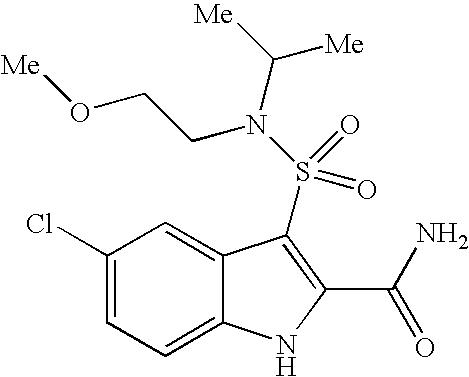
C1(Cl)=CC=C2C(=C1)C(S(N(CCO[Me])C([Me])[Me])(=O)=O)=C(C(N)=O)N2
